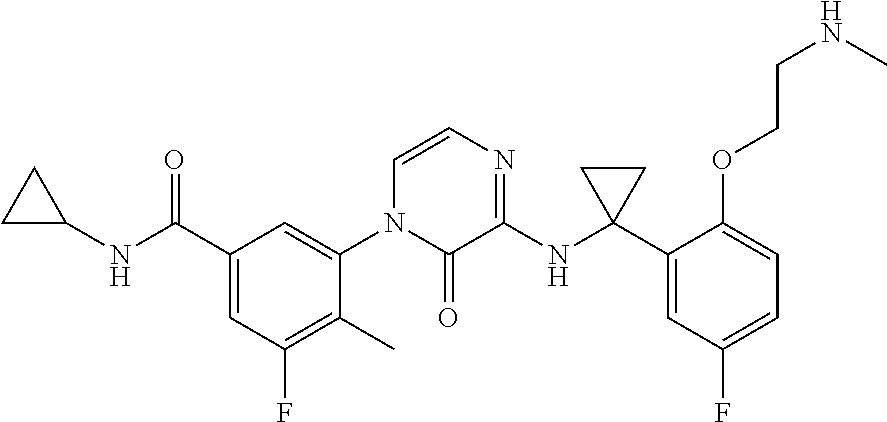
C1(C(NC2CC2)=O)=CC(F)=C(C)C(N2C(=O)C(NC3(C4=CC(F)=CC=C4OCCNC)CC3)=NC=C2)=C1
